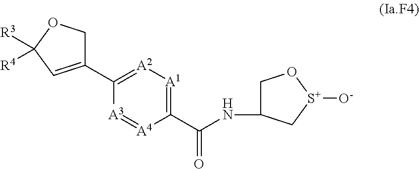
C1(C2=[A2][A1]=C(C(NC3CO[S+]([O-])C3)=O)[A4]=[A3]2)=CC([R3])([R4])OC1
